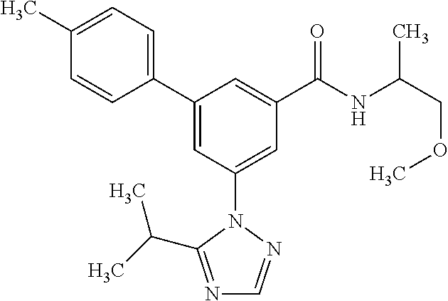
C1(C2=CC(N3N=CN=C3C(C)C)=CC(C(NC(COC)C)=O)=C2)=CC=C(C)C=C1
